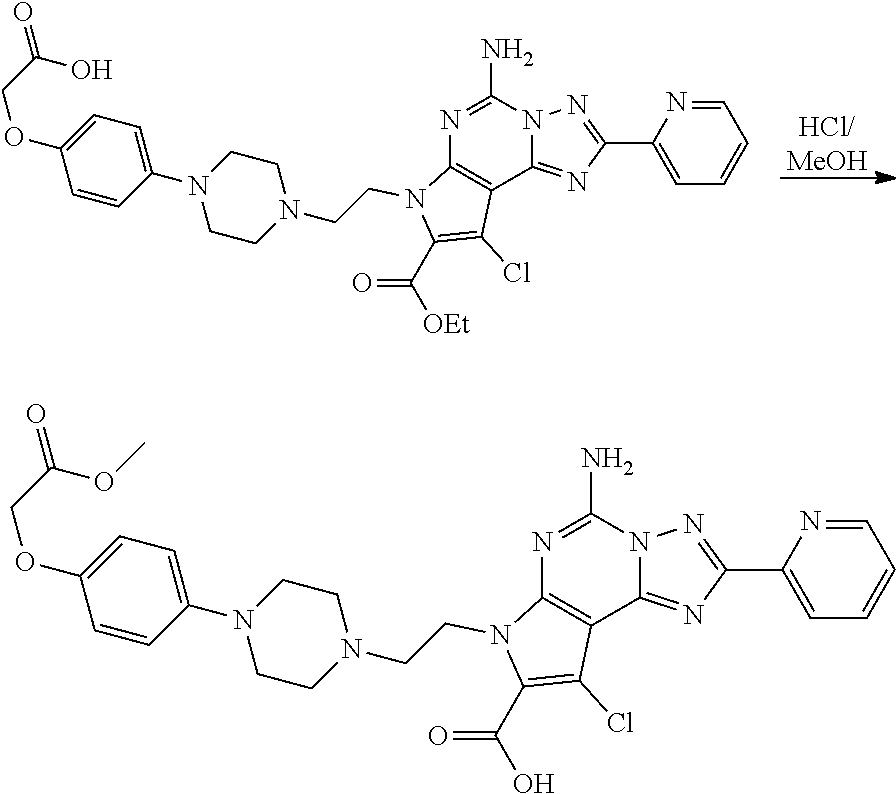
[HCl/MeOH].C1=C(C2=NN3C(=N2)C2=C(N(CCN4CCN(C5=CC=C(OCC(O)=O)C=C5)CC4)C(C(=O)[OEt])=C2Cl)N=C3N)N=CC=C1.C1=C(C2=NN3C(=N2)C2=C(N(CCN4CCN(C5=CC=C(OCC(OC)=O)C=C5)CC4)C(C(=O)O)=C2Cl)N=C3N)N=CC=C1
